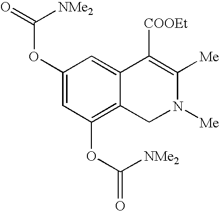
C1(OC(=O)[NMe2])=CC(OC(=O)[NMe2])=C2C(=C1)C([COOEt])=C([Me])N([Me])C2
